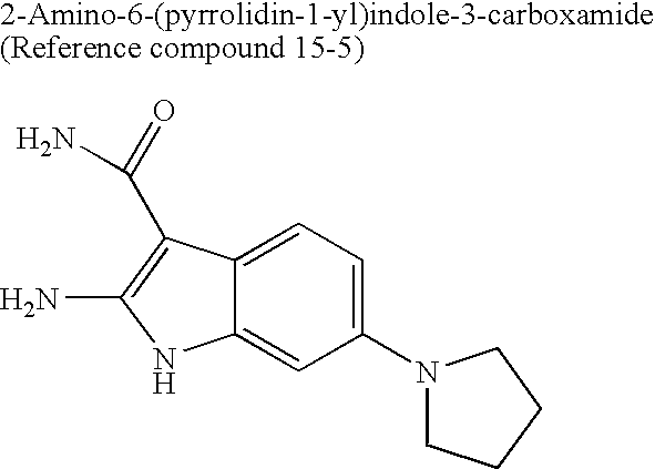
C12=CC=C(N3CCCC3)C=C1NC(N)=C2C(=O)N
